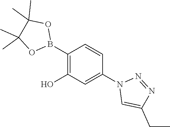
C1(B2OC(C)(C)C(C)(C)O2)=C(O)C=C(N2C=C(CC)N=N2)C=C1
